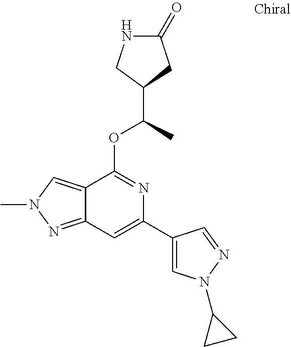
N1C(=O)CC(C(C)OC2=NC(C3=CN(C4CC4)N=C3)=CC3=NN(C)C=C23)C1
